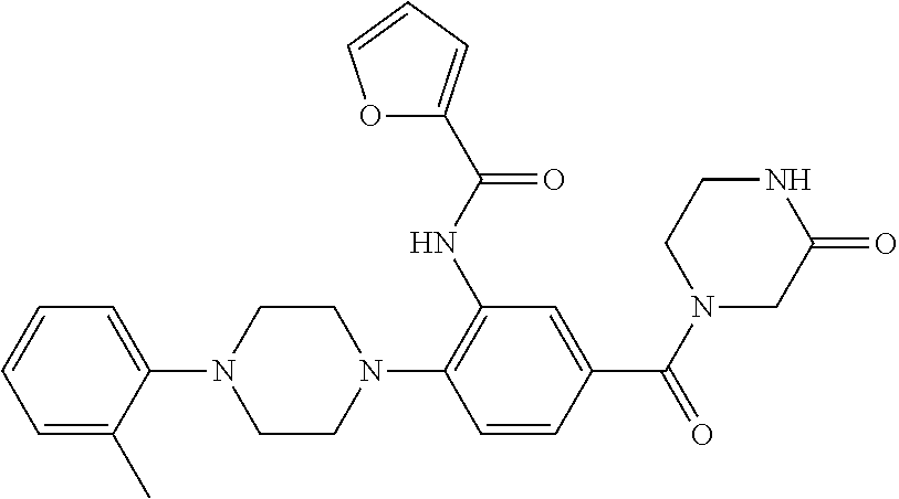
C1=C(C)C(N2CCN(C3=C(NC(=O)C4=CC=CO4)C=C(C(=O)N4CC(=O)NCC4)C=C3)CC2)=CC=C1
